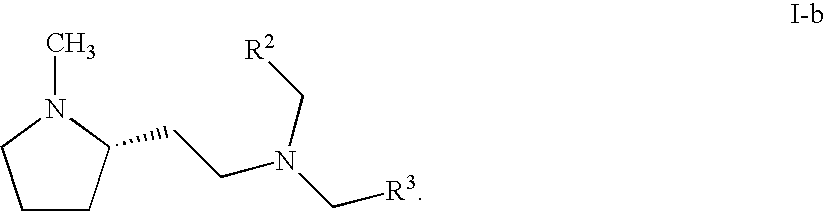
C1CC(CCN(C[R3])C[R2])N(C)C1
